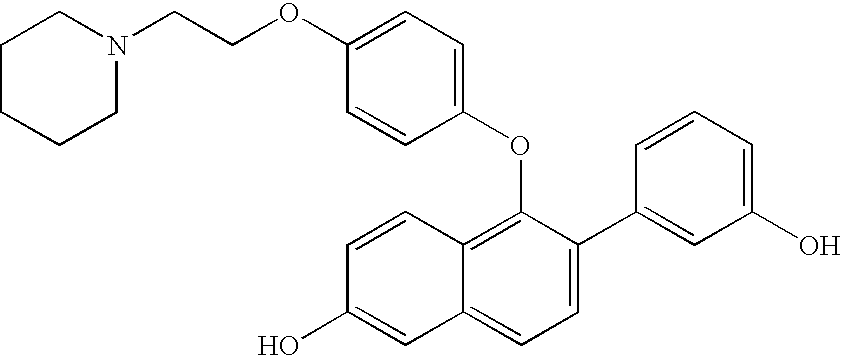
C1CCCN(CCOC2=CC=C(OC3=C4C(=CC=C3C3=CC(O)=CC=C3)C=C(O)C=C4)C=C2)C1
